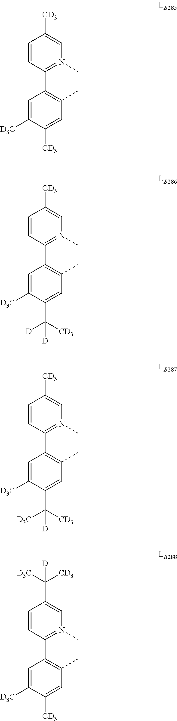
C1=CC(C2=C(C)C=C([CD3])C([D3C])=C2)=N(C)C=C1[CD3].C1=CC(C2=C(C)C=C(C([CD3])([D])[D])C([D3C])=C2)=N(C)C=C1[CD3].C1=CC(C2=C(C)C=C(C([CD3])([D3C])[D])C([D3C])=C2)=N(C)C=C1[CD3].C1=CC(C2=C(C)C=C([CD3])C([D3C])=C2)=N(C)C=C1C([D3C])([CD3])[D]
